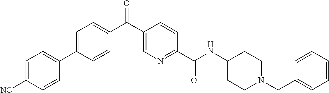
C1=C(C2=CC=C([NC])C=C2)C=CC(C(C2=CN=C(C(=O)NC3CCN(CC4=CC=CC=C4)CC3)C=C2)=O)=C1
